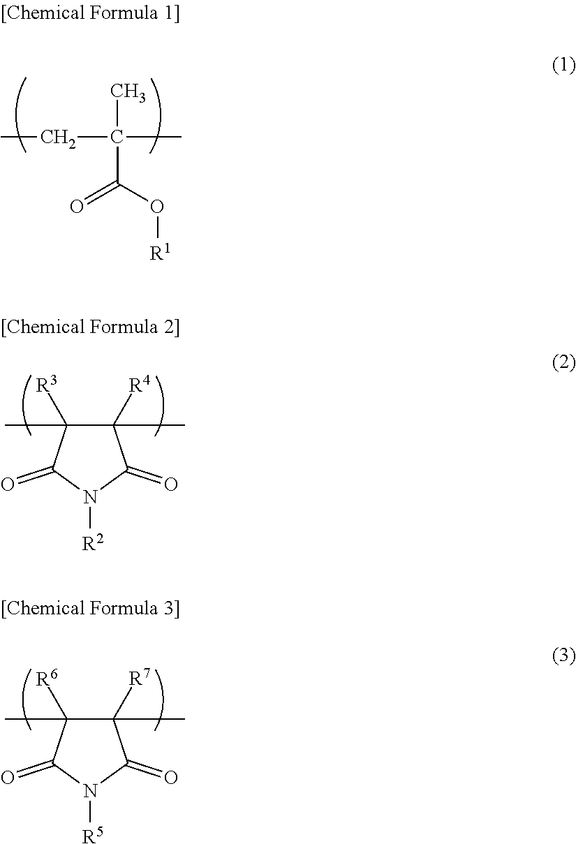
CC(CC)(C)C(=O)O[R1].C1([R4])(C)C([R3])(C)C(=O)N([R2])C1=O.C1([R7])(C)C([R6])(C)C(=O)N([R5])C1=O
